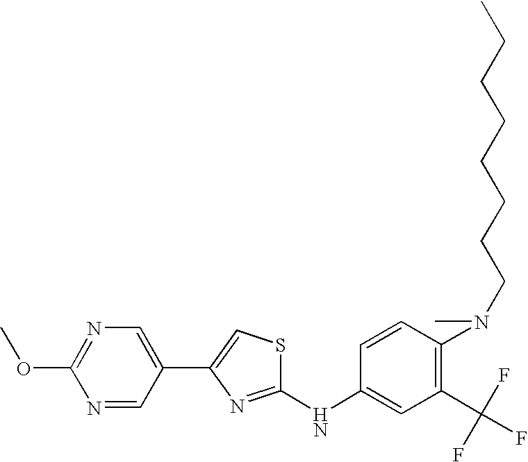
C1(NC2=CC(C(F)(F)F)=C(N(CCCCCCCC)C)C=C2)=NC(C2=CN=C(OC)N=C2)=CS1
